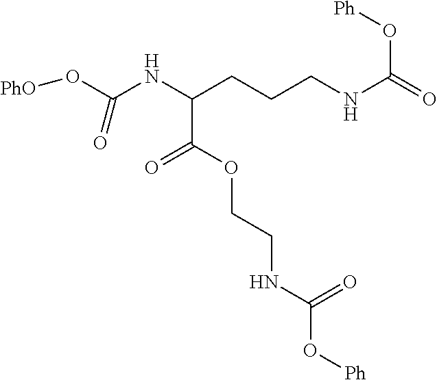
C(C(OCCNC(O[Ph])=O)=O)(NC(O[PhO])=O)CCCNC(=O)O[Ph]
